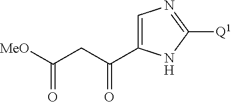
C1=C(C(CC([MeO])=O)=O)NC([Q1])=N1
